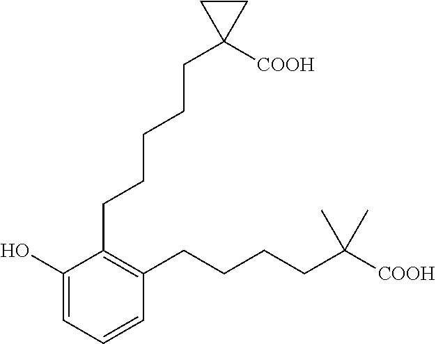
C1(O)=CC=CC(CCCCC([COOH])(C)C)=C1CCCCCC1([COOH])CC1
